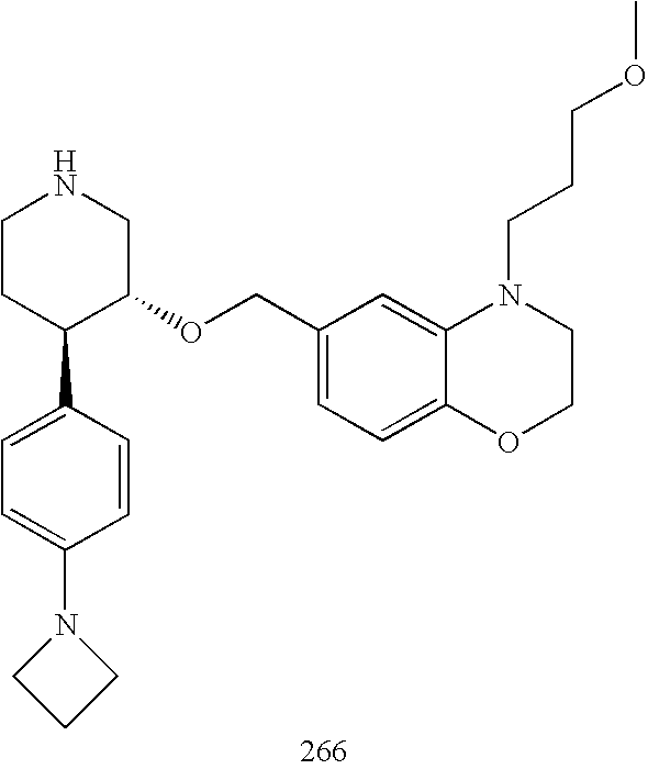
C1CC(C2=CC=C(N3CCC3)C=C2)C(OCC2=CC=C3C(=C2)N(CCCOC)CCO3)CN1
